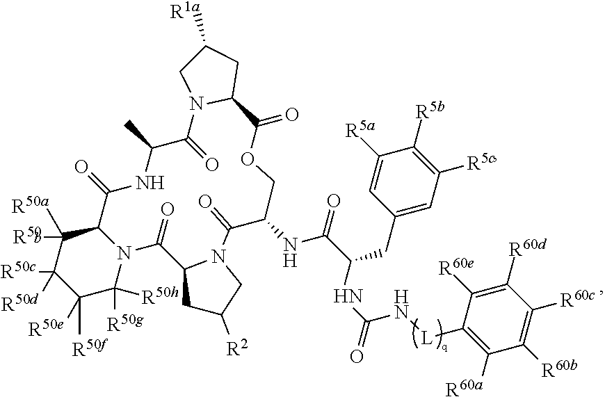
C1(CC(NC(=O)N[L]C2=C([R60a])C([R60b])=C([R60c])C([R60d])=C2[R60e])C(=O)NC2C(=O)N3CC([R2])CC3C(=O)N3C(C(=O)NC(C)C(=O)N4C(C(=O)OC2)CC([R1a])C4)C([R50a])([R50b])C([R50c])([R50d])C([R50e])([R50f])C3([R50g])[R50h])=CC([R5c])=C([R5b])C([R5a])=C1
